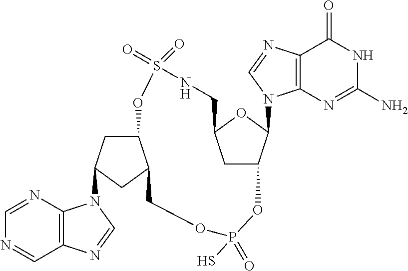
C1=NC2=C(C=N1)N=CN2C1CC2C(C1)COP(S)(=O)OC1CC(OC1N1C3=C(C(=O)NC(N)=N3)N=C1)CNS(=O)(=O)O2
